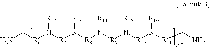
NC[R6]N([R7]N([R8]N([R9]N([R10]N([R11]CN)[R16])[R15])[R14])[R13])[R12]
